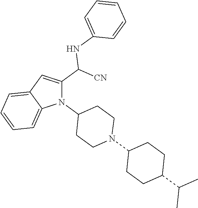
N1(C2CCN(C3CCC(C(C)C)CC3)CC2)C(C([CN])NC2=CC=CC=C2)=CC2=CC=CC=C12
